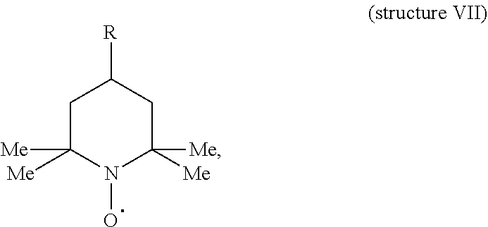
C1C([Me])([Me])N(O)C([Me])([Me])CC1[R]
